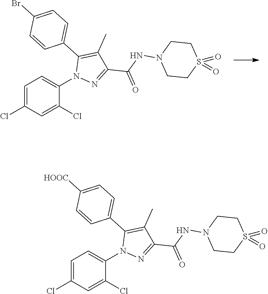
N1(C2=CC=C(Cl)C=C2Cl)N=C(C(NN2CCS(=O)(=O)CC2)=O)C(C)=C1C1=CC=C(Br)C=C1.N1(C2=CC=C(Cl)C=C2Cl)N=C(C(NN2CCS(=O)(=O)CC2)=O)C(C)=C1C1=CC=C([HOOC])C=C1
